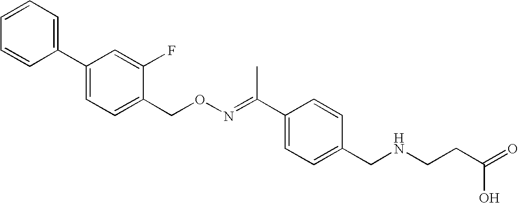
C1(C2=CC=C(CON=C(C3=CC=C(CNCCC(=O)O)C=C3)C)C(F)=C2)=CC=CC=C1
